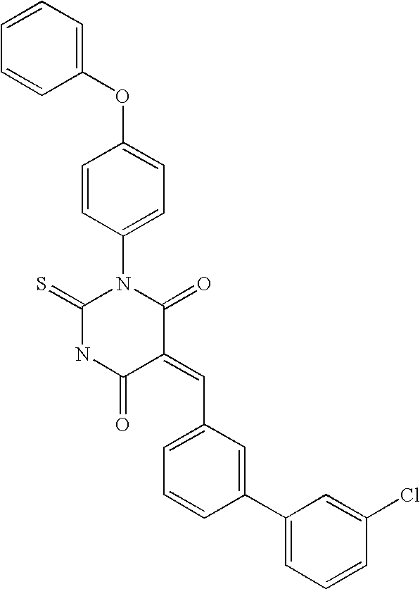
C1(OC2=CC=C(N3C(=S)NC(=O)C(=CC4=CC=CC(C5=CC=CC(Cl)=C5)=C4)C3=O)C=C2)=CC=CC=C1
